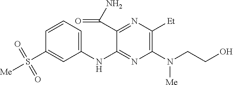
C1(NC2=NC(N([Me])CCO)=C([Et])N=C2C(N)=O)=CC=CC(S([Me])(=O)=O)=C1
